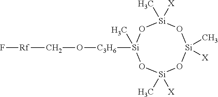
[C3H6]([Si]1(C)O[Si](C)([X])O[Si](C)([X])O[Si](C)([X])O1)OC[Rf]F
